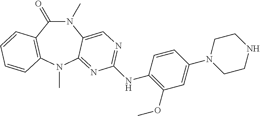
N1(C)C(=O)C2=C(N(C)C3=NC(NC4=C(OC)C=C(N5CCNCC5)C=C4)=NC=C13)C=CC=C2
